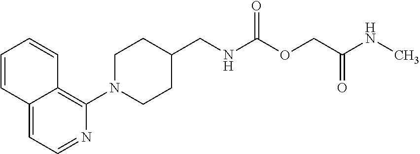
C12=CC=NC(N3CCC(CNC(OCC(NC)=O)=O)CC3)=C1C=CC=C2
